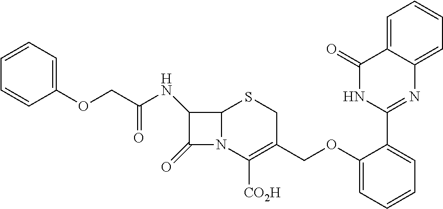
C1=CC=C(OCC(NC2C(=O)N3C2SCC(COC2=CC=CC=C2C2=NC4=CC=CC=C4C(=O)N2)=C3[CO2H])=O)C=C1
